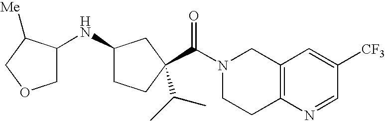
N1(C(=O)C2(C(C)C)CCC(NC3COCC3[Me])C2)CCC2=C(C1)C=C([CF3])C=N2
